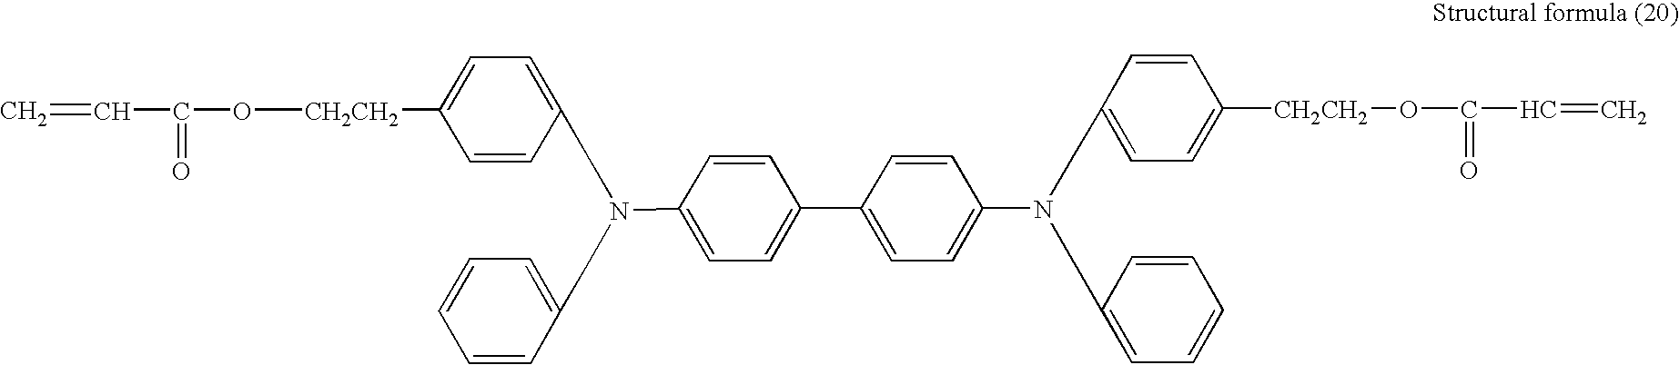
C1(N(CC2=CC=CC=C2)CC2=CC=C([CH2CH2]OC(=O)C=C)C=C2)=CC=C(C2=CC=C(N(CC3=CC=CC=C3)CC3=CC=C([CH2CH2]OC(C=C)=O)C=C3)C=C2)C=C1
